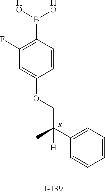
B(C1=C(F)C=C(OCC(C)(C2=CC=CC=C2)[H])C=C1)([HO])[HO].[R]
